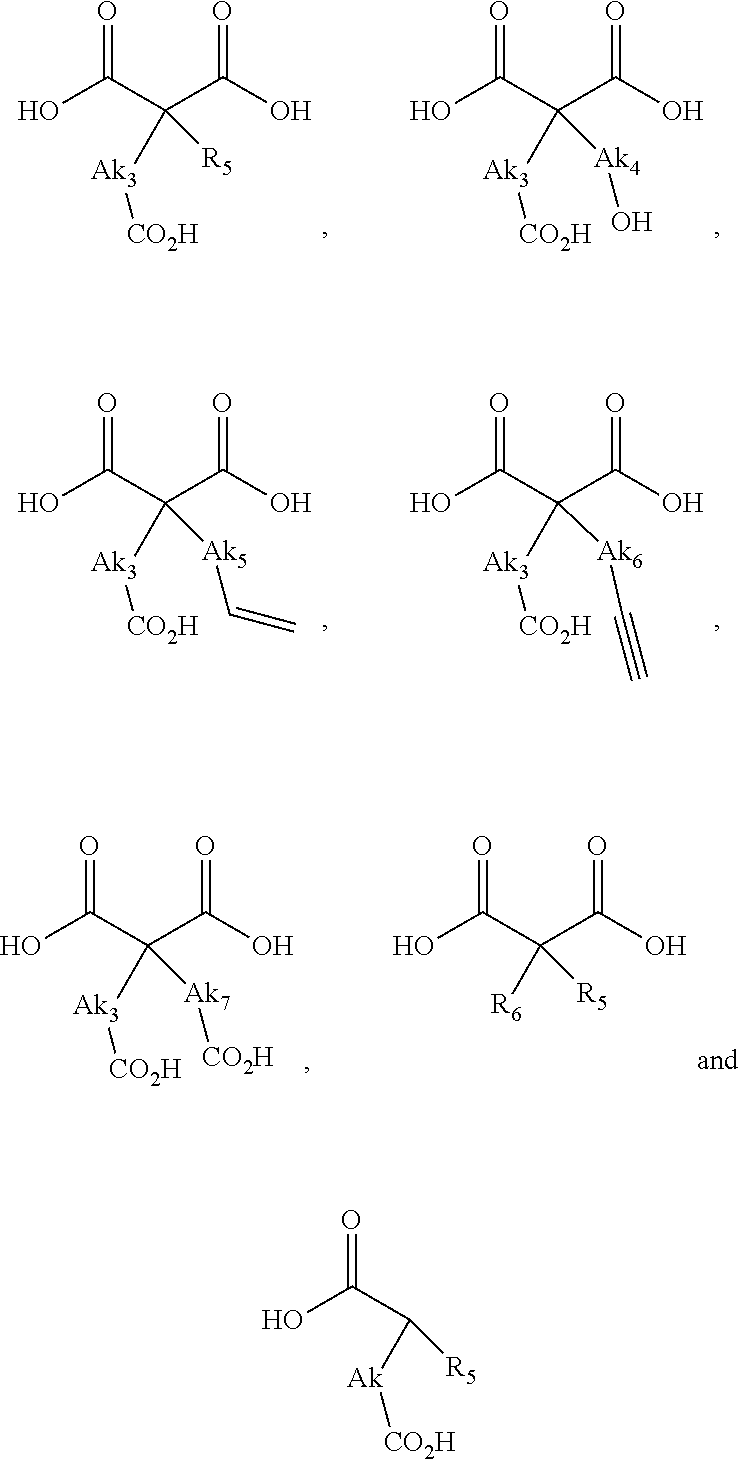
OC(C(C(O)=O)([Ak3][CO2H])[R5])=O.OC(C(C(O)=O)([Ak3][CO2H])[Ak4]O)=O.OC(C(C(O)=O)([Ak3][CO2H])[Ak5]C=C)=O.OC(C(C(O)=O)([Ak3][CO2H])[Ak6]C#C)=O.OC(C(C(O)=O)([Ak3][CO2H])[Ak7][CO2H])=O.OC(C(C(O)=O)([R6])[R5])=O.OC(C([Ak][CO2H])[R5])=O
